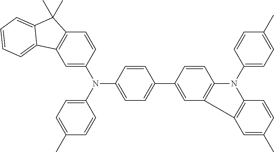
C1=C(N(C2=CC=C(C3=CC4=C(C=C3)N(C3=CC=C(C)C=C3)C3=C4C=C(C)C=C3)C=C2)C2=CC=C(C)C=C2)C=CC2=C1C1=CC=CC=C1C2(C)C
